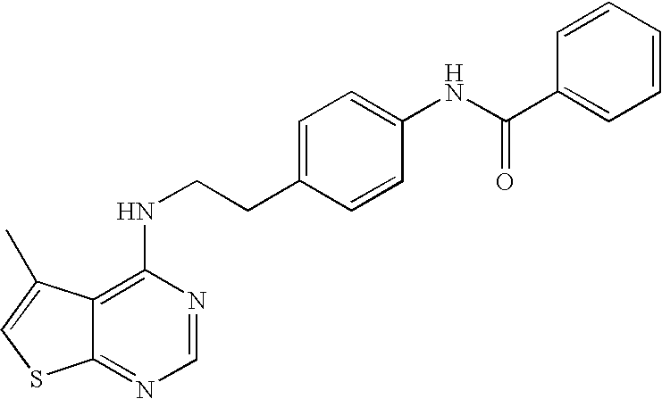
C1=CC=CC=C1C(NC1=CC=C(CCNC2=C3C(=NC=N2)SC=C3C)C=C1)=O
